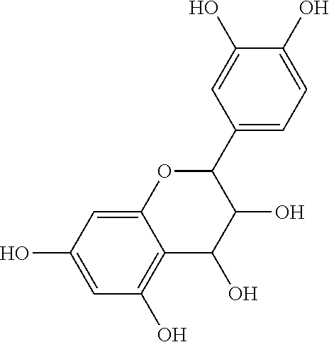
C12=CC(O)=CC(O)=C1C(O)C(O)C(C1=CC=C(O)C(O)=C1)O2
